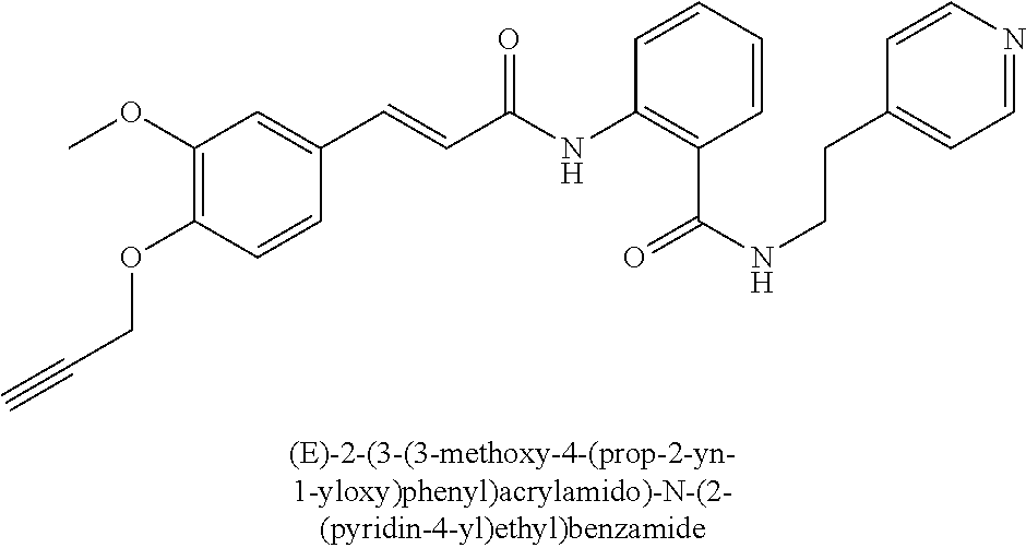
C1(OC)=C(OCC#C)C=CC(C=CC(=O)NC2=C(C(=O)NCCC3=CC=NC=C3)C=CC=C2)=C1
